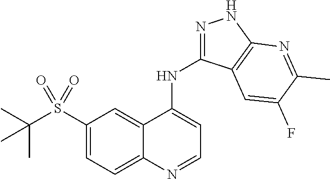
C1(S(C(C)(C)C)(=O)=O)=CC=C2C(=C1)C(NC1=NNC3=C1C=C(F)C(C)=N3)=CC=N2
